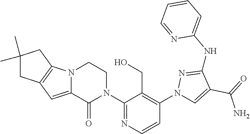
C12=CC3=C(N1CCN(C1=NC=CC(N4C=C(C(=O)N)C(NC5=CC=CC=N5)=N4)=C1CO)C2=O)CC(C)(C)C3
